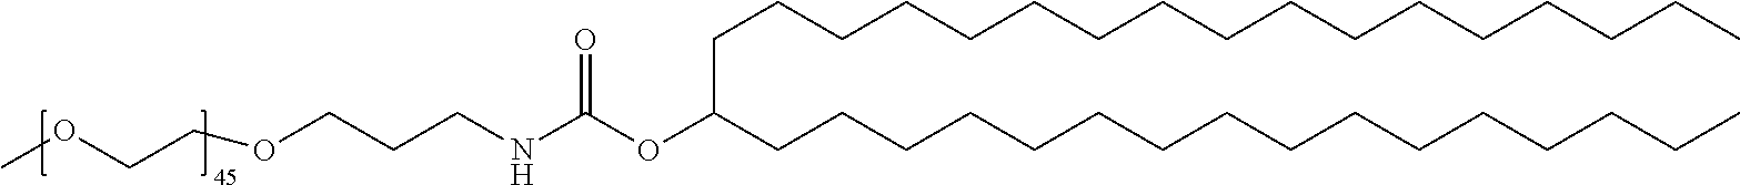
C(C(CCCCCCCCCCCCCCCC)OC(NCCCOCCOC)=O)CCCCCCCCCCCCCCCC
